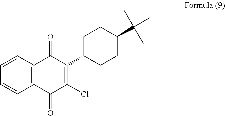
C1=CC2=C(C=C1)C(=O)C(C1CCC(C(C)(C)C)CC1)=C(Cl)C2=O
